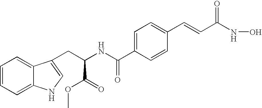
C1=CC=C2C(=C1)C(CC(NC(C1=CC=C(C=CC(NO)=O)C=C1)=O)C(=O)OC)=CN2
